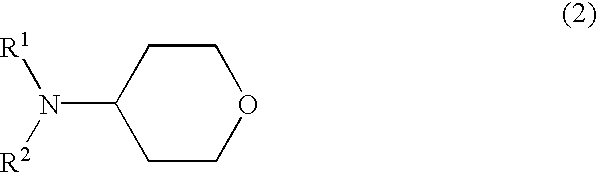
[R1]N([R2])C1CCOCC1
